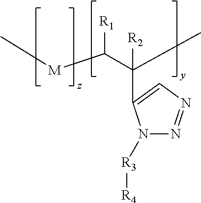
N1([R3][R4])N=NC=C1C(C)([R2])C([M]C)[R1]
